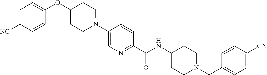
N(C(C1=NC=C(N2CCC(OC3=CC=C([CN])C=C3)CC2)C=C1)=O)C1CCN(CC2=CC=C([CN])C=C2)CC1
